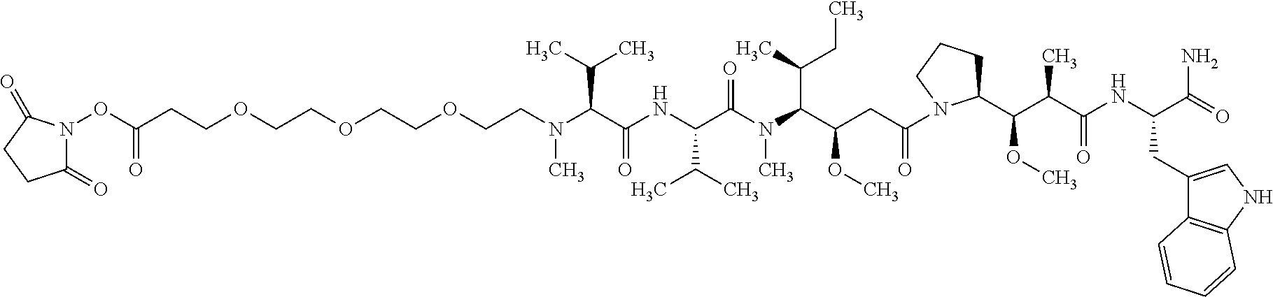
C(=O)(CCOCCOCCOCCN(C(C(NC(C(N(C(C(CC(=O)N1C(C(C(C(NC(C(=O)N)CC2=CNC3=C2C=CC=C3)=O)C)OC)CCC1)OC)C(C)CC)C)=O)C(C)C)=O)C(C)C)C)ON1C(=O)CCC1=O
